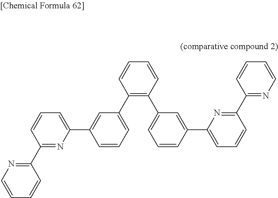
C1=CC=C(C2=CC(C3=C(C4=CC=CC(C5=CC=CC(C6=NC=CC=C6)=N5)=C4)C=CC=C3)=CC=C2)N=C1C1=NC=CC=C1
